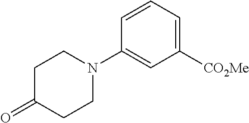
C1CN(C2=CC([CO2Me])=CC=C2)CCC1=O
